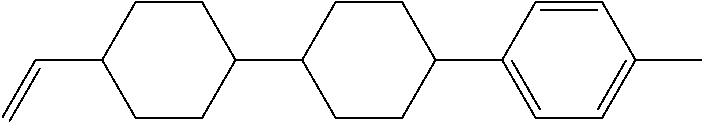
C1(C=C)CCC(C2CCC(C3=CC=C(C)C=C3)CC2)CC1
